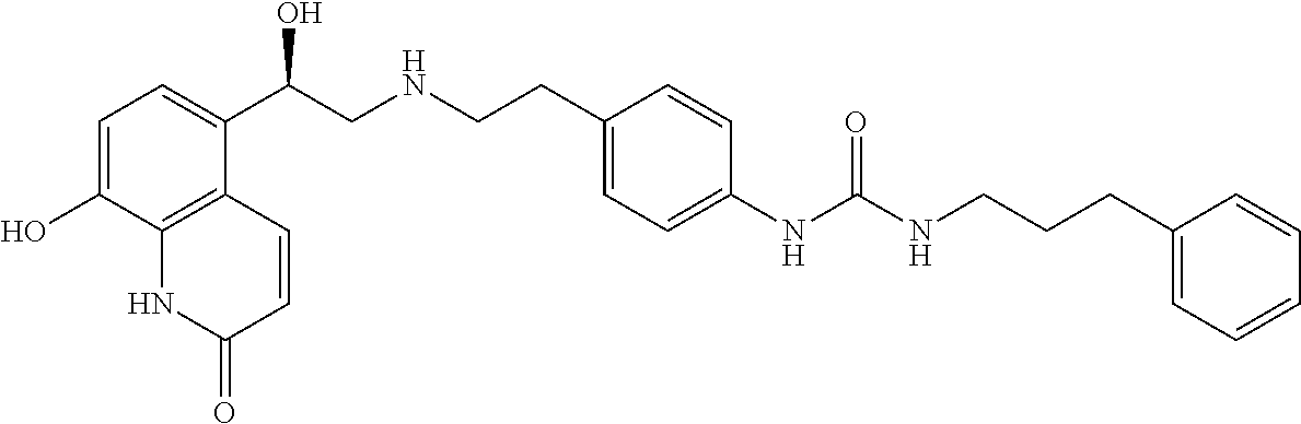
C1=C(O)C2=C(C(C(CNCCC3=CC=C(NC(NCCCC4=CC=CC=C4)=O)C=C3)O)=C1)C=CC(=O)N2
